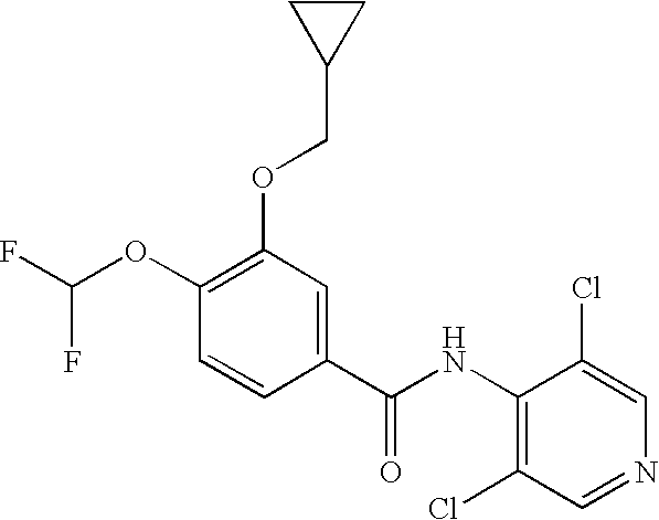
C1(C(NC2=C(Cl)C=NC=C2Cl)=O)=CC(OCC2CC2)=C(OC(F)F)C=C1
